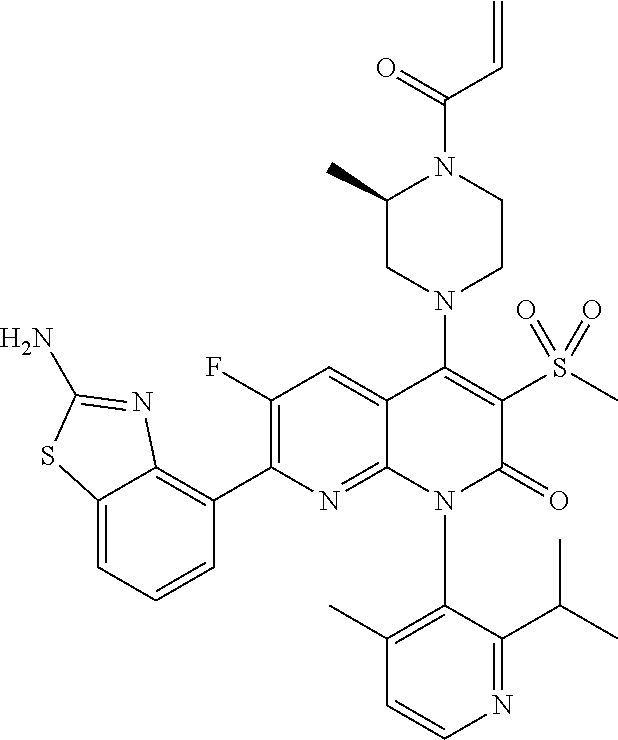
C1=CN=C(C(C)C)C(N2C(=O)C(S(C)(=O)=O)=C(N3CC(C)N(C(C=C)=O)CC3)C3=CC(F)=C(C4=C5C(=CC=C4)SC(N)=N5)N=C23)=C1C
